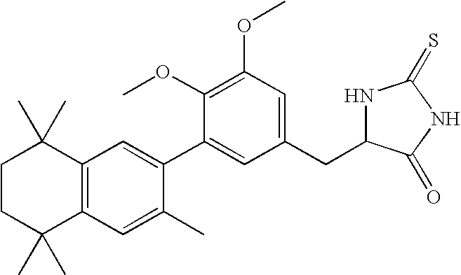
C1CC(C)(C)C2=C(C1(C)C)C=C(C1=CC(CC3NC(=S)NC3=O)=CC(OC)=C1OC)C(C)=C2
